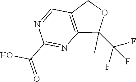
C12=C(C=NC(C(=O)O)=N1)COC2(C)C(F)(F)F
